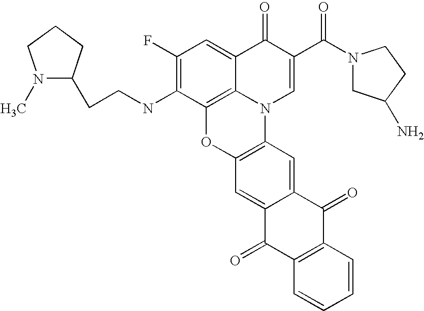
C1(F)=C(NCCC2N(C)CCC2)C2=C3C(=C1)C(=O)C(C(N1CC(N)CC1)=O)=CN3C1=C(O2)C=C2C(=C1)C(=O)C1=C(C2=O)C=CC=C1
